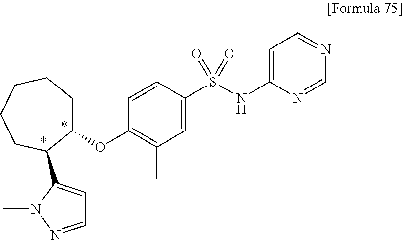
C1=C(NS(C2=CC(C)=C(OC3CCCCCC3C3=CC=NN3C)C=C2)(=O)=O)N=CN=C1
